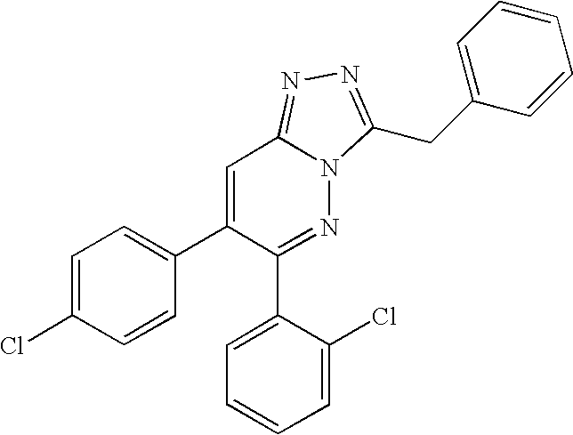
C1=C(Cl)C=CC(C2=CC3=NN=C(CC4=CC=CC=C4)N3N=C2C2=CC=CC=C2Cl)=C1
